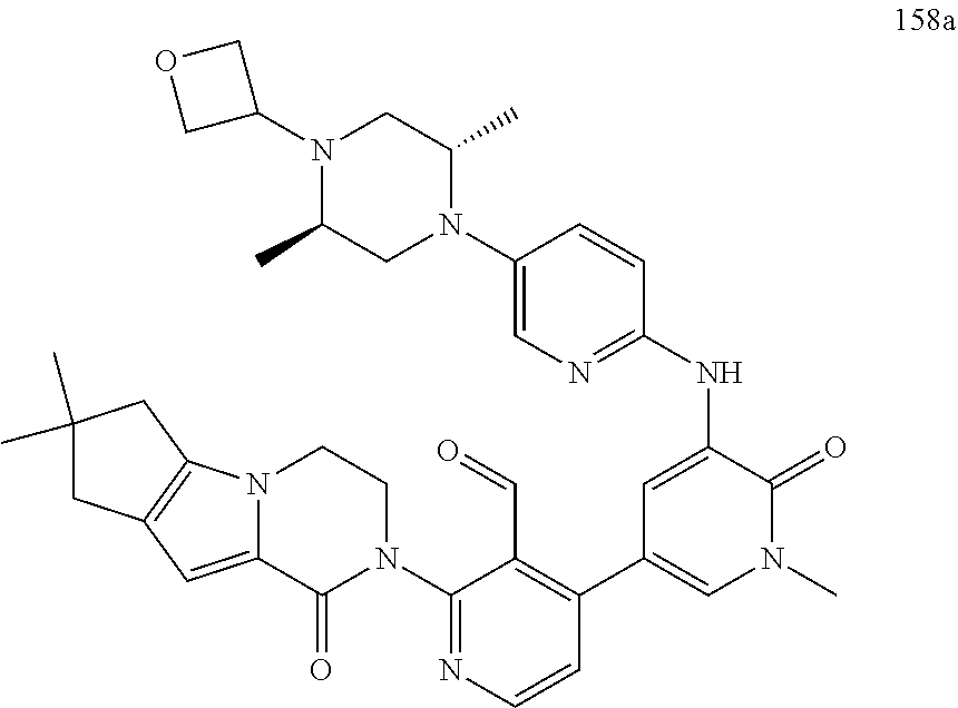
N12C3=C(C=C1C(=O)N(C1=NC=CC(C4=CN(C)C(=O)C(NC5=NC=C(N6C(C)CN(C7COC7)C(C)C6)C=C5)=C4)=C1C=O)CC2)CC(C)(C)C3
